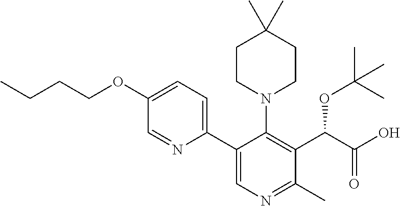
C(CCOC1=CC=C(C2=CN=C(C)C(C(C(O)=O)OC(C)(C)C)=C2N2CCC(C)(C)CC2)N=C1)C
